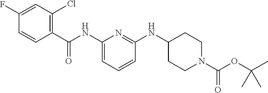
C1(F)=CC(Cl)=C(C(NC2=CC=CC(NC3CCN(C(OC(C)(C)C)=O)CC3)=N2)=O)C=C1
